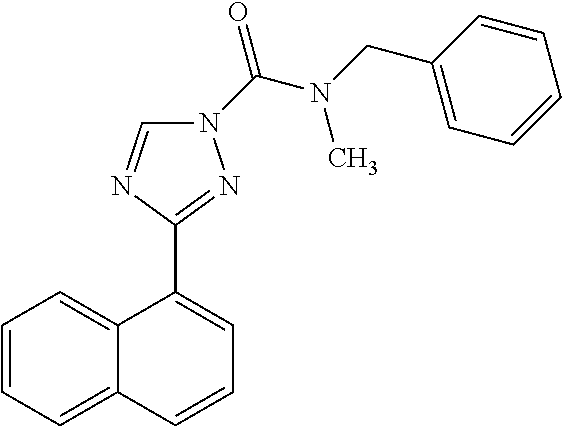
N1(C(=O)N(C)CC2=CC=CC=C2)C=NC(C2=CC=CC3=CC=CC=C23)=N1
